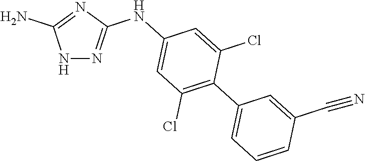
N1N=C(NC2=CC(Cl)=C(C3=CC=CC(C#N)=C3)C(Cl)=C2)N=C1N
